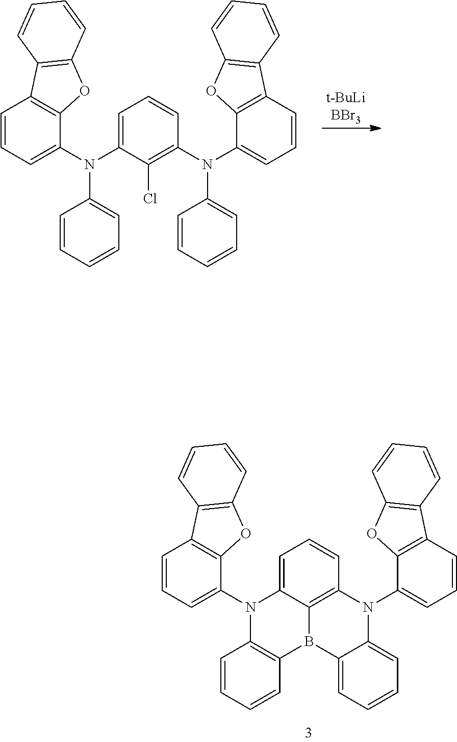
C12=C(C=CC=C1)C1=C(O2)C(N2C3=CC=CC=C3B3C4=C2C=CC=C4N(C2=CC=CC4=C2OC2=C4C=CC=C2)C2=C3C=CC=C2)=CC=C1.C12=C(C=CC=C1)C1=C(O2)C(N(C2=CC=CC=C2)C2=C(Cl)C(N(C3=CC=CC=C3)C3=CC=CC4=C3OC3=C4C=CC=C3)=CC=C2)=CC=C1
